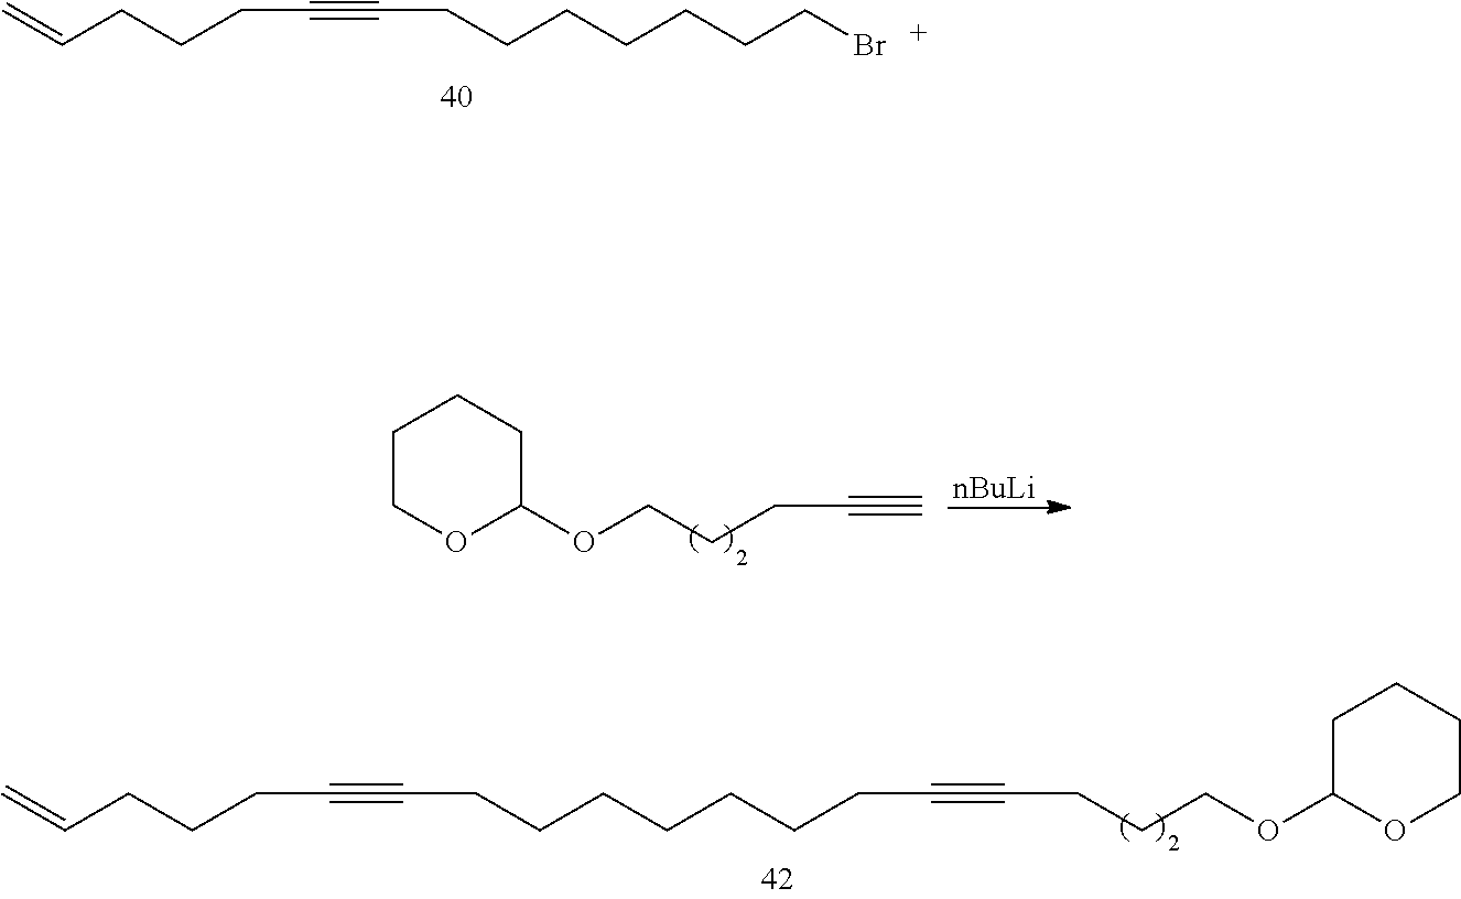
C(CCCCCCCBr)#CCCCC=C.C1COC(OCCCC#C)CC1.[nBuLi].C(CCCCCCCC#CCCCOC1OCCCC1)#CCCCC=C
